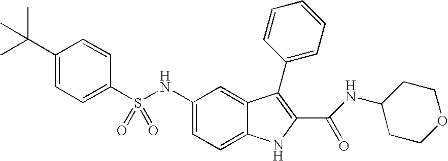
N(C1=CC=C2C(=C1)C(C1=CC=CC=C1)=C(C(=O)NC1CCOCC1)N2)S(C1=CC=C(C(C)(C)C)C=C1)(=O)=O
